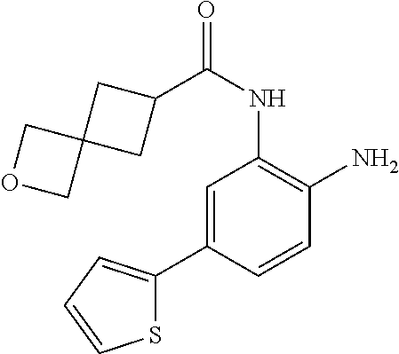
C1=C(C2=CC=CS2)C=CC(N)=C1NC(=O)C1CC2(C1)COC2
